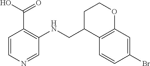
C1=CN=CC(NCC2C3=C(OCC2)C=C(Br)C=C3)=C1C(O)=O
